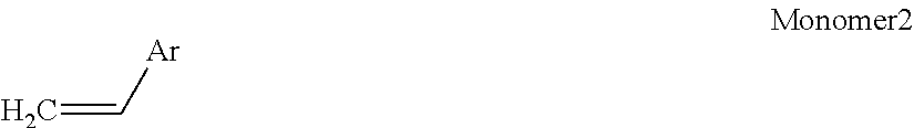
C=C[Ar]
